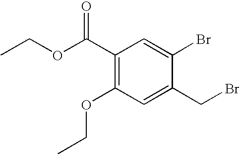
C1(C(OCC)=O)=C(OCC)C=C(CBr)C(Br)=C1
